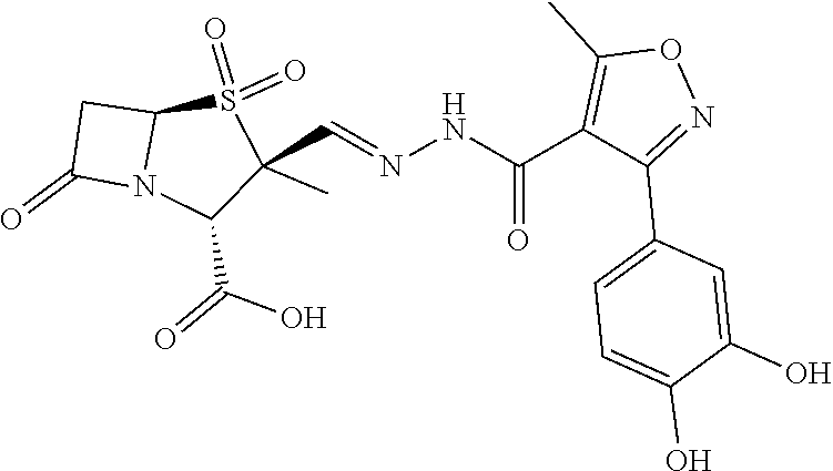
N(NC(C1=C(C)ON=C1C1=CC=C(O)C(O)=C1)=O)=CC1(C)S(=O)(=O)C2N(C1C(=O)O)C(=O)C2
